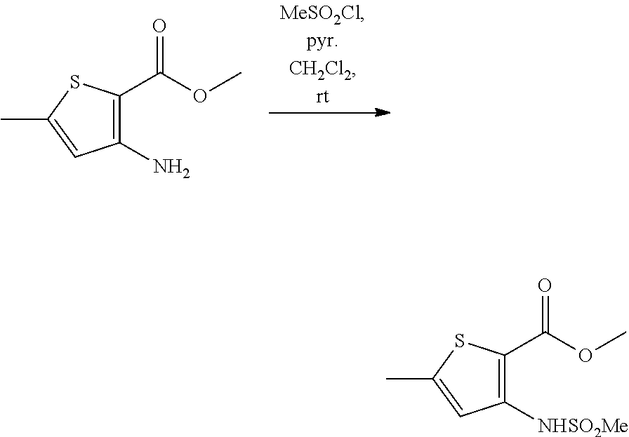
CC1=CC(N)=C(C(OC)=O)S1.CC1=CC([NHSO2Me])=C(C(OC)=O)S1
